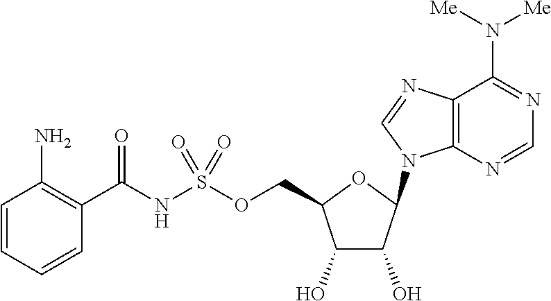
C1(O)C(O)C(N2C3=C(C(N([Me])[Me])=NC=N3)N=C2)OC1COS(NC(C1=C(N)C=CC=C1)=O)(=O)=O
